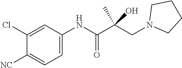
C1(Cl)=CC(NC(=O)C(CN2CCCC2)(C)O)=CC=C1[NC]
